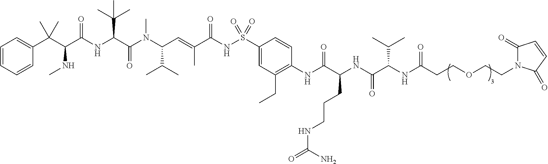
C1=CC=CC(C(C(C(NC(C(N(C(C=C(C(NS(C2=CC(CC)=C(NC(C(NC(C(NC(CCOCCN3C(=O)C=CC3=O)=O)C(C)C)=O)CCCNC(=O)N)=O)C=C2)(=O)=O)=O)C)C(C)C)C)=O)C(C)(C)C)=O)NC)(C)C)=C1
